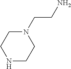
N1(CCN)CCNCC1
